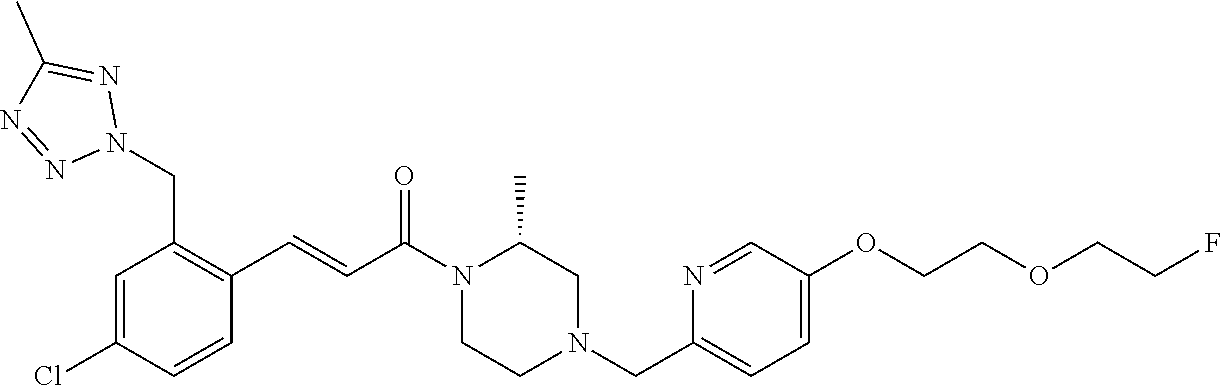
C1=C(Cl)C=CC(C=CC(N2CCN(CC3=CC=C(OCCOCCF)C=N3)CC2C)=O)=C1CN1N=C(C)N=N1
